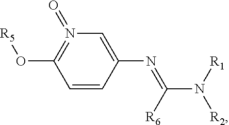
N1(=O)=C(O[R5])C=CC(N=C(N([R1])[R2])[R6])=C1
